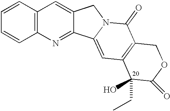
C12=C(C=CC=C1)C=C1C(=N2)C2=CC3=C(C(=O)N2C1)COC(=O)C3(O)CC
